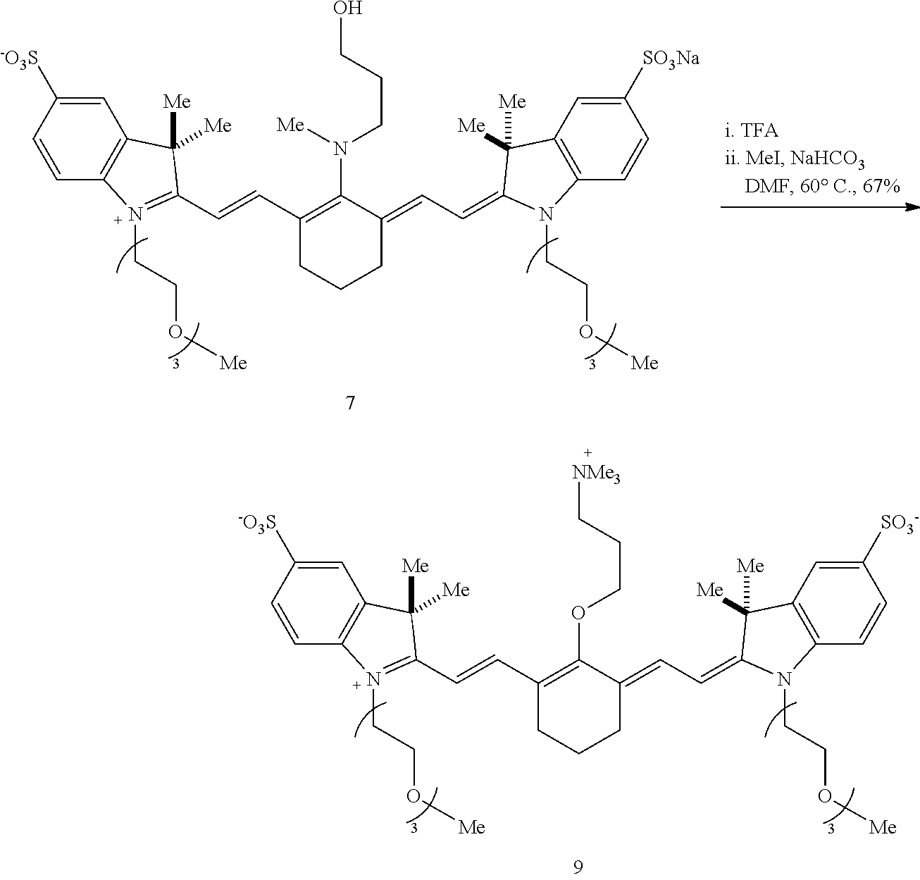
C1=C([-O3S])C=CC2=C1C([Me])([Me])C(C=CC1=C(N([Me])CCCO)C(=CC=C3N(CCO[Me])C4=C(C=C([SO3Na])C=C4)C3([Me])[Me])CCC1)=N2CCO[Me].C1=C([-O3S])C=CC2=C1C([Me])([Me])C(C=CC1=C(OCCC[NMe3])C(=CC=C3N(CCO[Me])C4=C(C=C([SO3-])C=C4)C3([Me])[Me])CCC1)=N2CCO[Me]
